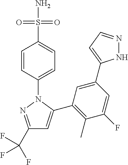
C1(C(F)(F)F)=NN(C2=CC=C(S(N)(=O)=O)C=C2)C(C2=C(C)C(F)=CC(C3=CC=NN3)=C2)=C1
